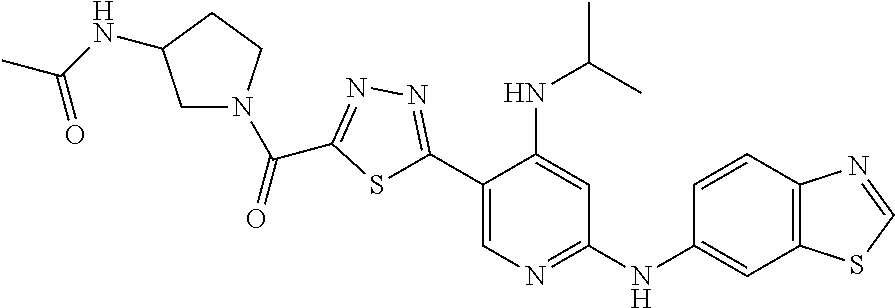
C1N(C(C2=NN=C(C3=CN=C(NC4=CC5=C(C=C4)N=CS5)C=C3NC(C)C)S2)=O)CCC1NC(C)=O
